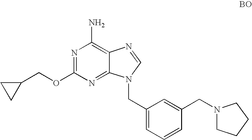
N1=C(OCC2CC2)N=C2C(=C1N)N=CN2CC1=CC=CC(CN2CCCC2)=C1
